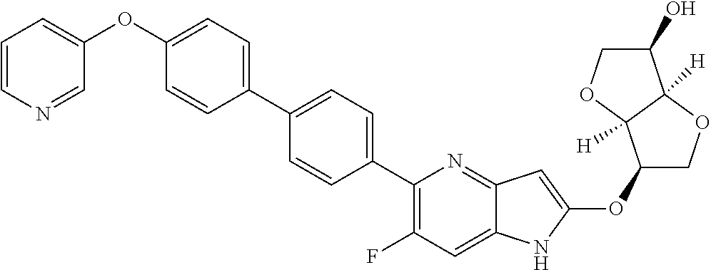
C1(OC2=CC3=NC(C4=CC=C(C5=CC=C(OC6=CC=CN=C6)C=C5)C=C4)=C(F)C=C3N2)COC2([H])C1([H])OCC2O
